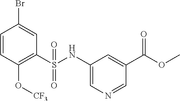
C1=CC(O[CF3])=C(S(NC2=CN=CC(C(OC)=O)=C2)(=O)=O)C=C1Br
